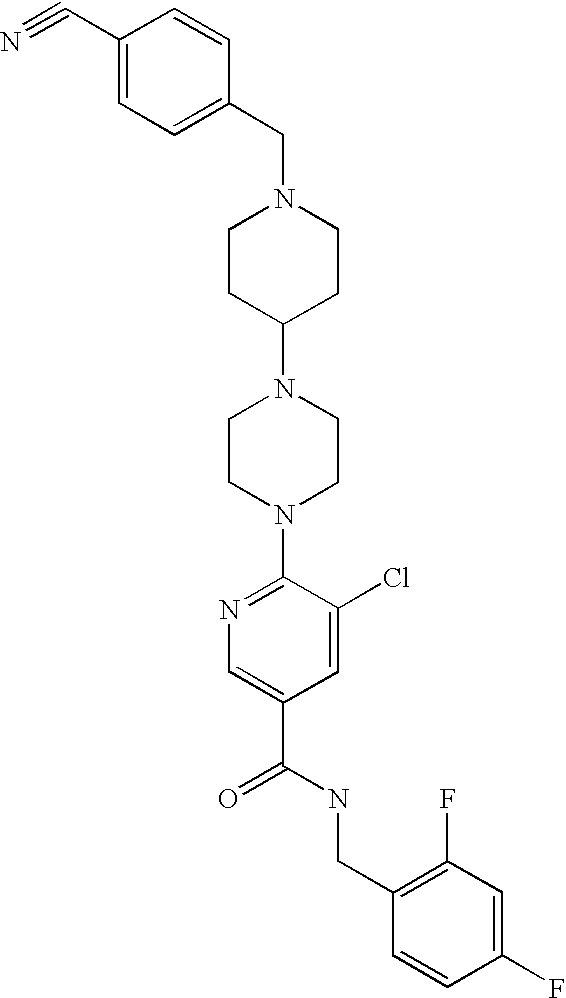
C1(C#N)=CC=C(CN2CCC(N3CCN(C4=NC=C(C(NCC5=C(F)C=C(F)C=C5)=O)C=C4Cl)CC3)CC2)C=C1
